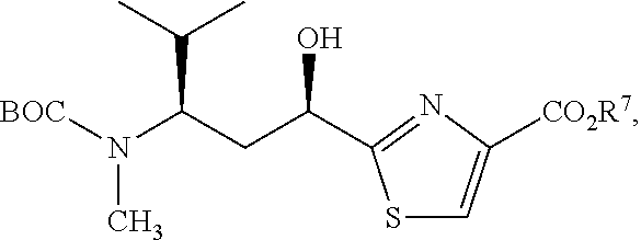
N(C)([BOC])C(CC(O)C1=NC([CO2R7])=CS1)C(C)C
